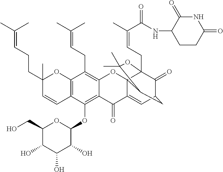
C12=C(OC3OC(CO)C(O)C(O)C3O)C3=C(C(CC=C(C)C)=C1OC14C(=CC5C(=O)C1(CC=C(C)C(=O)NC1CCC(=O)NC1=O)OC(C)(C)C4C5)C2=O)OC(C)(CCC=C(C)C)C=C3
